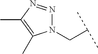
N1(CC(C)C)N=NC(C)=C1C
